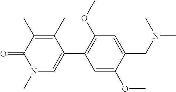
C1=C(OC)C(CN(C)C)=CC(OC)=C1C1=CN(C)C(=O)C(C)=C1C
